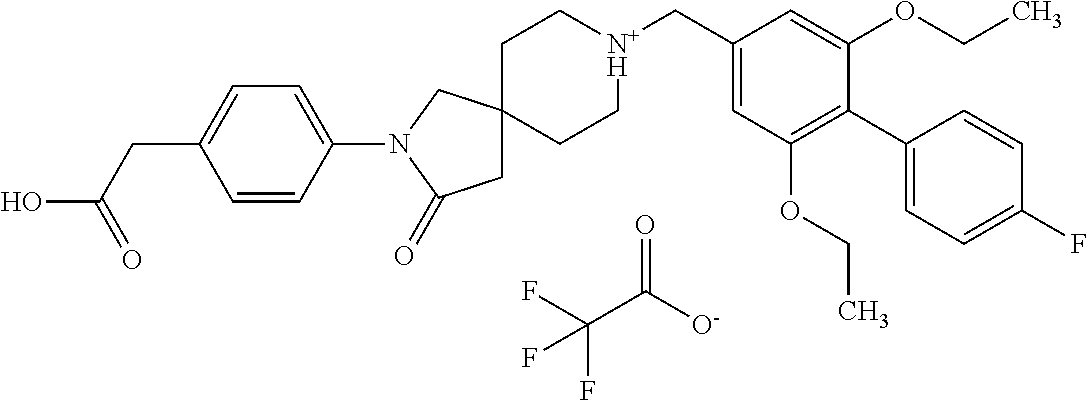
FC(C([O-])=O)(F)F.C1C[N+H](CC2=CC(OCC)=C(C3=CC=C(F)C=C3)C(OCC)=C2)CCC12CC(=O)N(C1=CC=C(CC(O)=O)C=C1)C2
